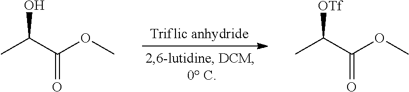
C(=O)(C(C)O)OC.C(=O)(C(C)[OTf])OC
